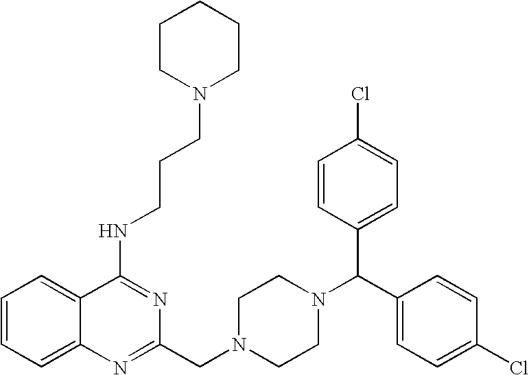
C1=CC=C2C(=C1)C(NCCCN1CCCCC1)=NC(CN1CCN(C(C3=CC=C(Cl)C=C3)C3=CC=C(Cl)C=C3)CC1)=N2
